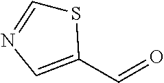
S1C=NC=C1C=O
